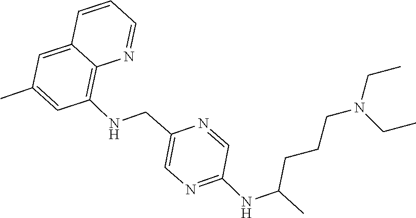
C1=NC2=C(NCC3=CN=C(NC(C)CCCN(CC)CC)C=N3)C=C(C)C=C2C=C1
